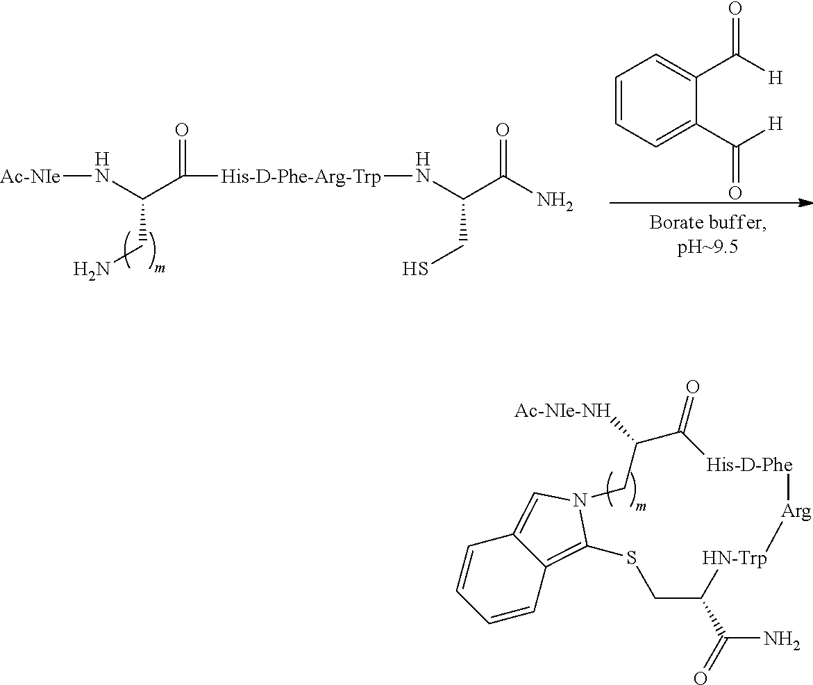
N(C(C([His-D-Phe-Arg-Trp]NC(C(N)=O)CS)=O)CN)[Ac-NIe].C1=CC=C(C([H])=O)C(C([H])=O)=C1.C1=CC2=CN3C(=C2C=C1)SCC(C(=O)N)[HN-Trp][Arg][His-D-Phe]C(=O)C([Ac-NIe-NH])C3
